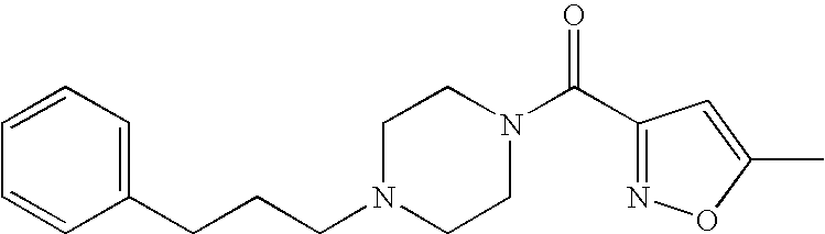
C(CCN1CCN(C(C2=NOC(C)=C2)=O)CC1)C1=CC=CC=C1
